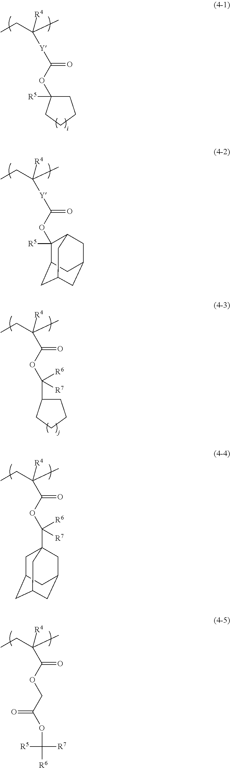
O(C([Y]C(CC)(C)[R4])=O)C1([R5])CCCC1.O(C([Y]C(CC)(C)[R4])=O)C1([R5])C2CC3CC(CC1C3)C2.C(C(CC)(C)[R4])(=O)OC(C1CCCC1)([R6])[R7].C(C(CC)(C)[R4])(=O)OC([R6])([R7])C12CC3CC(CC(C1)C3)C2.C(C(CC)(C)[R4])(=O)OCC(OC([R7])([R5])[R6])=O
